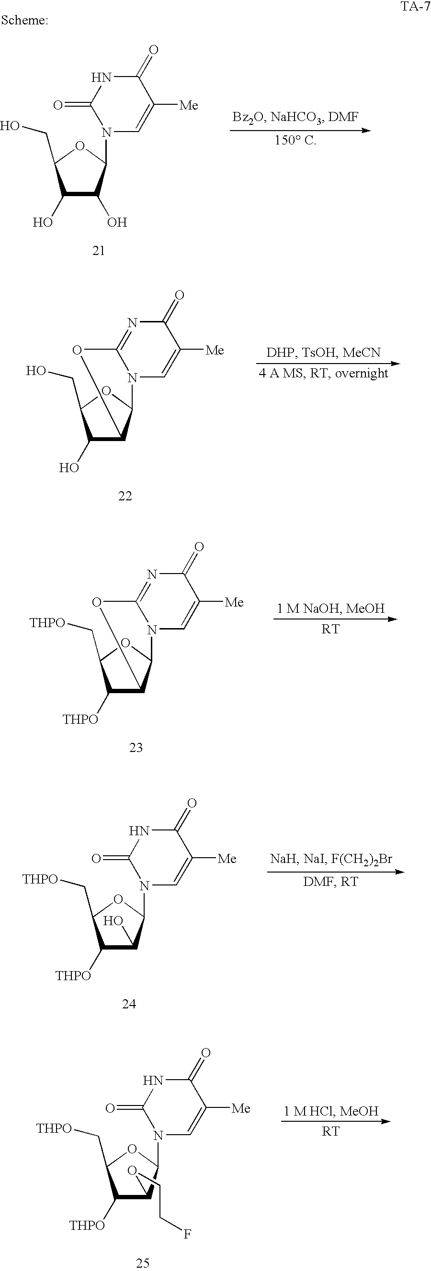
C1([Me])=CN(C2OC(CO)C(O)C2O)C(=O)NC1=O.C1([Me])=CN2C(=NC1=O)OC1C(O)C(CO)OC12.C1([Me])=CN2C(=NC1=O)OC1C([THPO])C(C[THPO])OC12.C1([Me])=CN(C2OC(C[THPO])C([THPO])C2O)C(=O)NC1=O.C1([Me])=CN(C2OC(C[THPO])C([THPO])C2OCCF)C(=O)NC1=O
